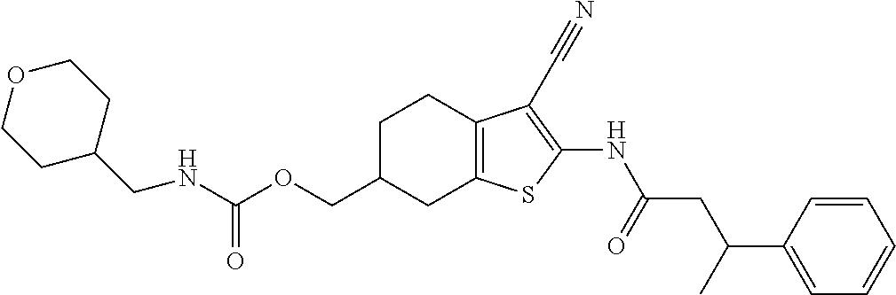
C(C1CC2=C(CC1)C(C#N)=C(NC(CC(C1=CC=CC=C1)C)=O)S2)OC(NCC1CCOCC1)=O
